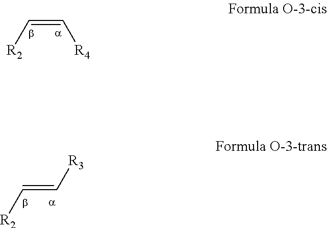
C(=C[R4])[R2].C(=C[R3])[R2]
